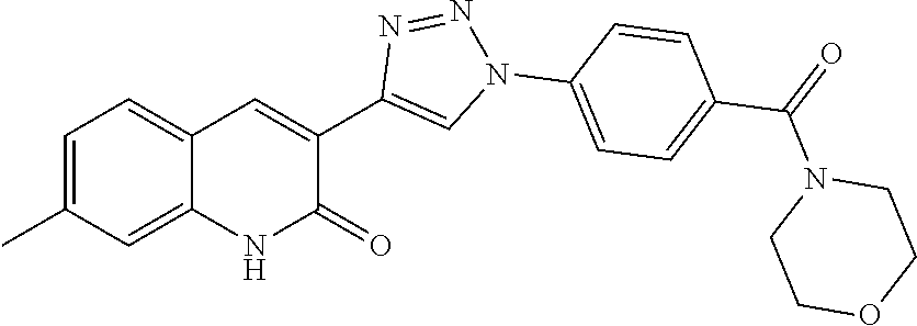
C1=C(C)C=C2C(=C1)C=C(C1=CN(C3=CC=C(C(=O)N4CCOCC4)C=C3)N=N1)C(=O)N2
